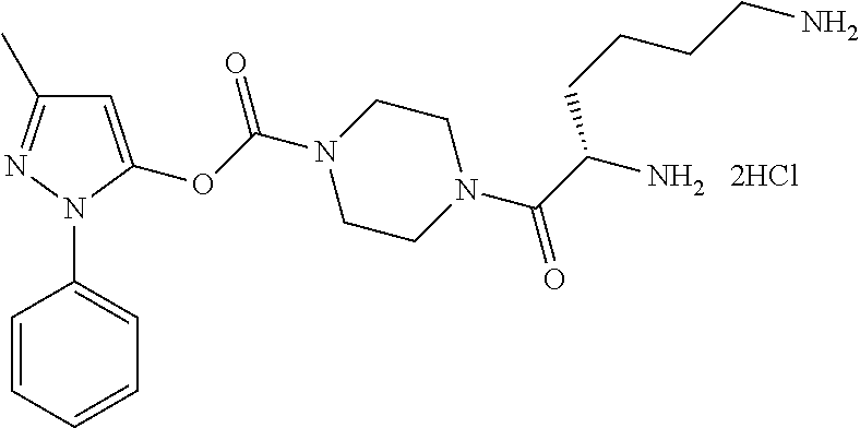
C1=C(OC(N2CCN(C(C(N)CCCCN)=O)CC2)=O)N(C2=CC=CC=C2)N=C1C.[2HCl]
